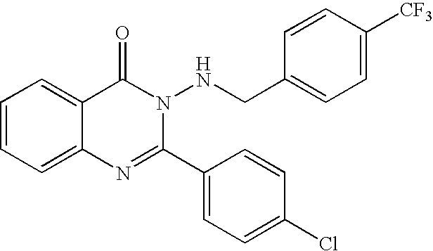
C1=CC=C2C(=C1)C(=O)N(NCC1=CC=C([CF3])C=C1)C(C1=CC=C(Cl)C=C1)=N2
